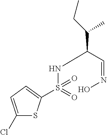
C(NS(=O)(=O)C1=CC=C(Cl)S1)(C=NO)C(C)CC
